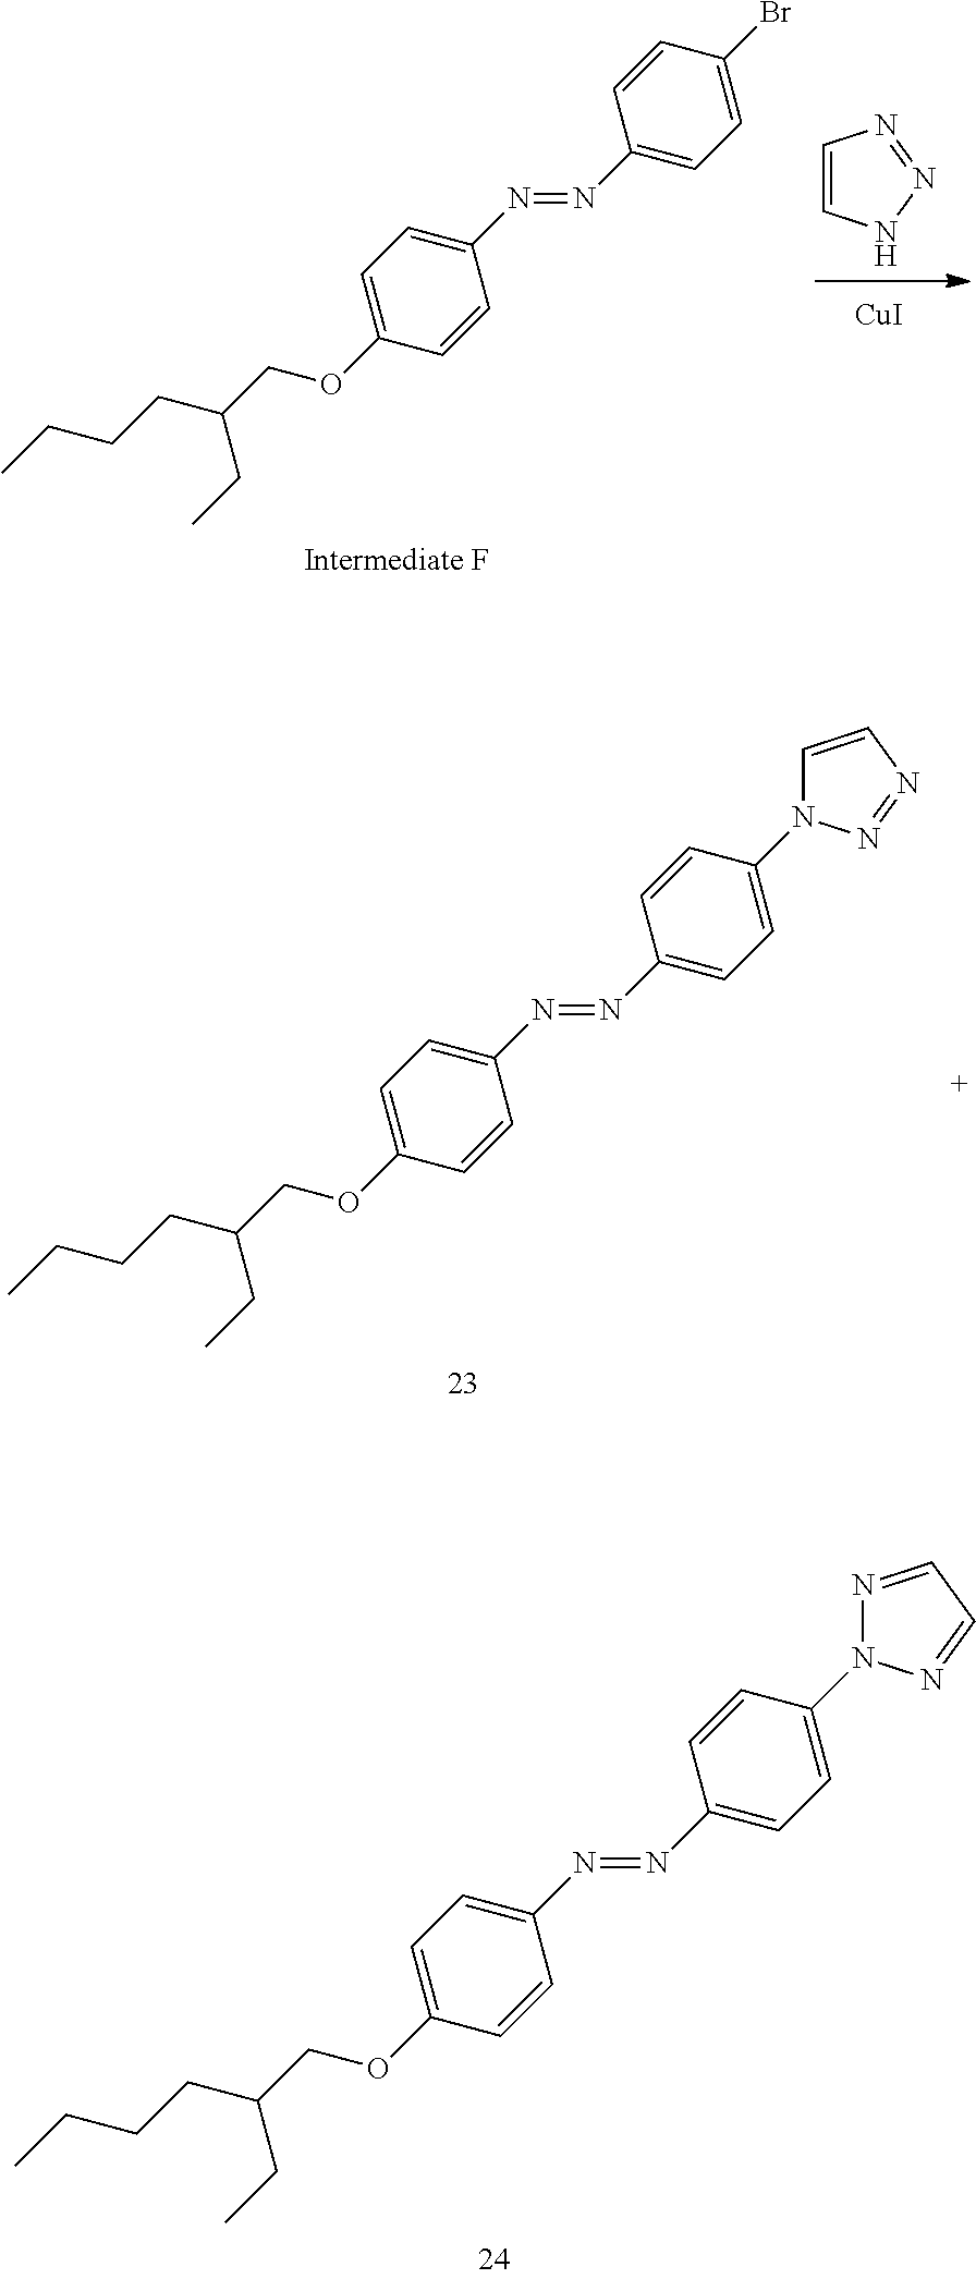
C1=C(OCC(CCCC)CC)C=CC(N=NC2=CC=C(N3N=CC=N3)C=C2)=C1.C1=C(OCC(CCCC)CC)C=CC(N=NC2=CC=C(Br)C=C2)=C1.C1=CNN=N1.[CuI].C1=C(OCC(CCCC)CC)C=CC(N=NC2=CC=C(N3C=CN=N3)C=C2)=C1
